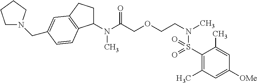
N(C(COCCN(C)S(=O)(=O)C1=C(C)C=C([OMe])C=C1C)=O)(C)C1CCC2=C1C=CC(CN1CCCC1)=C2
